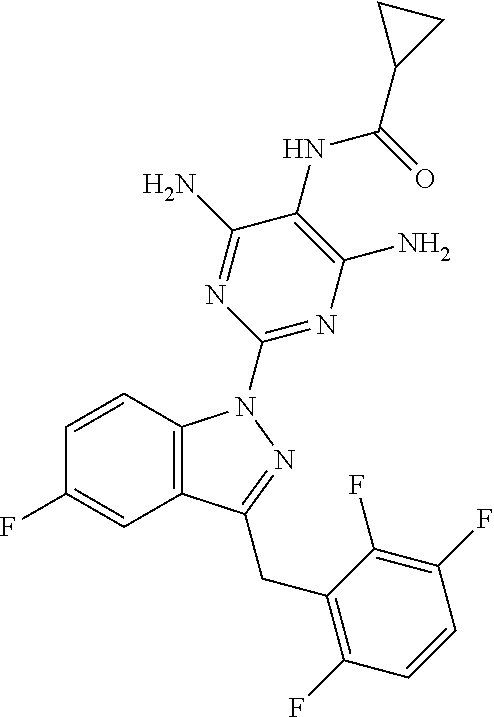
C1=CC2=C(C=C1F)C(CC1=C(F)C=CC(F)=C1F)=NN2C1=NC(N)=C(NC(C2CC2)=O)C(N)=N1
